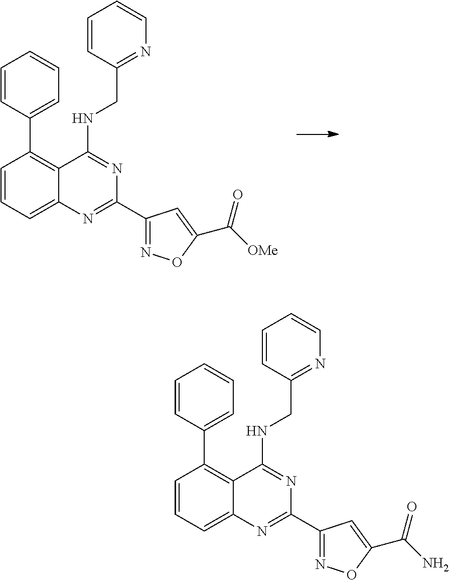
C1=CC=C2C(=C1C1=CC=CC=C1)C(NCC1=NC=CC=C1)=NC(C1=NOC(C(=O)N)=C1)=N2.C1=CC=C2C(=C1C1=CC=CC=C1)C(NCC1=NC=CC=C1)=NC(C1=NOC(C(=O)[OMe])=C1)=N2
